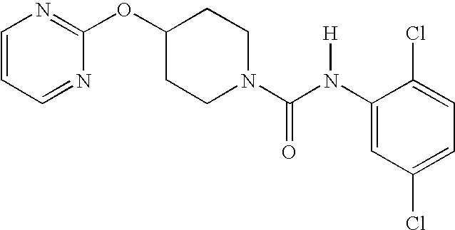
N1=C(OC2CCN(C(N(C3=CC(Cl)=CC=C3Cl)[H])=O)CC2)N=CC=C1
